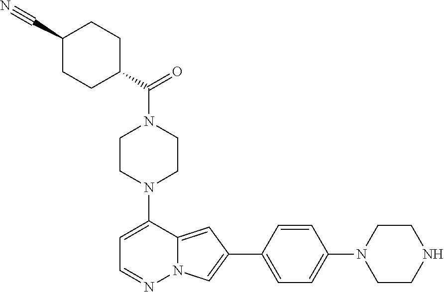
N1(C2=CC=NN3C2=CC(C2=CC=C(N4CCNCC4)C=C2)=C3)CCN(C(C2CCC(C#N)CC2)=O)CC1
